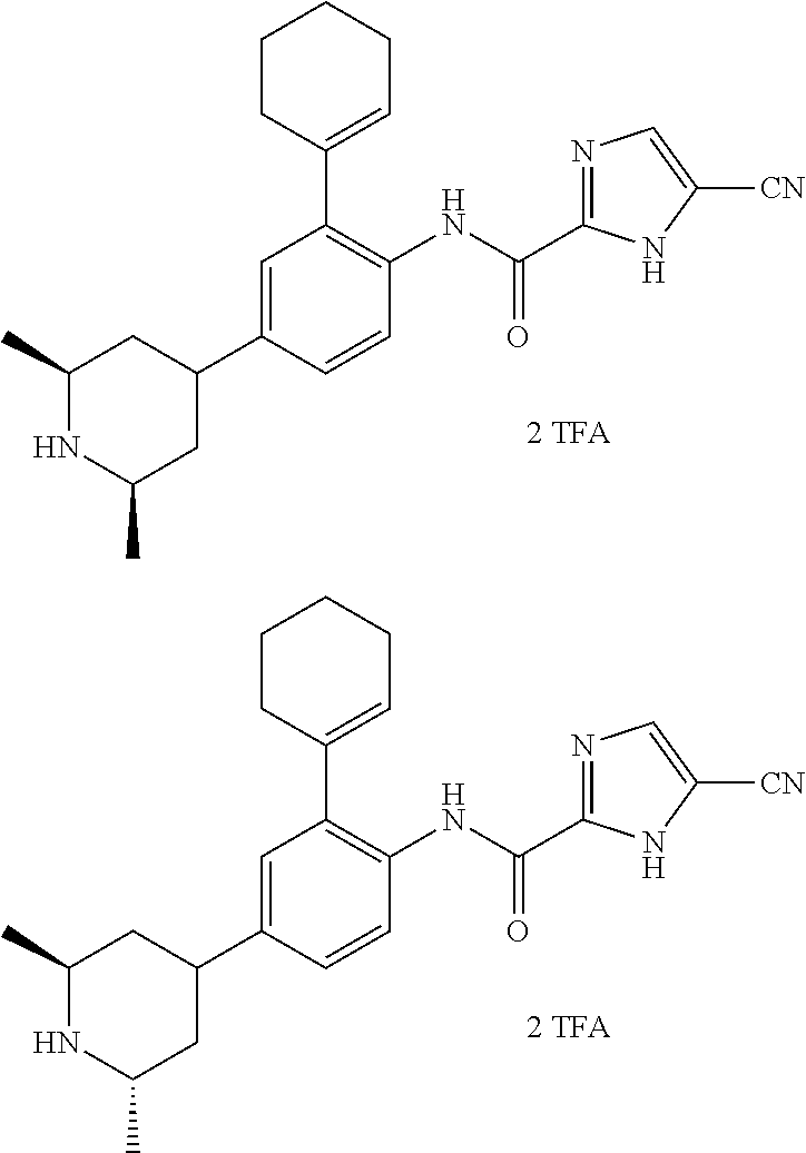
C1(C)NC(C)CC(C2=CC(C3=CCCCC3)=C(NC(=O)C3=NC=C([CN])N3)C=C2)C1.C1(C)NC(C)CC(C2=CC(C3=CCCCC3)=C(NC(=O)C3=NC=C([CN])N3)C=C2)C1
